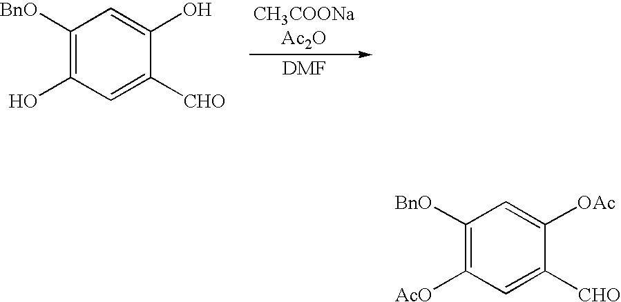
C1([BnO])=C(O)C=C([CHO])C(O)=C1.[CH3COONaAc2O].C1([BnO])=C([AcO])C=C([CHO])C([OAc])=C1
